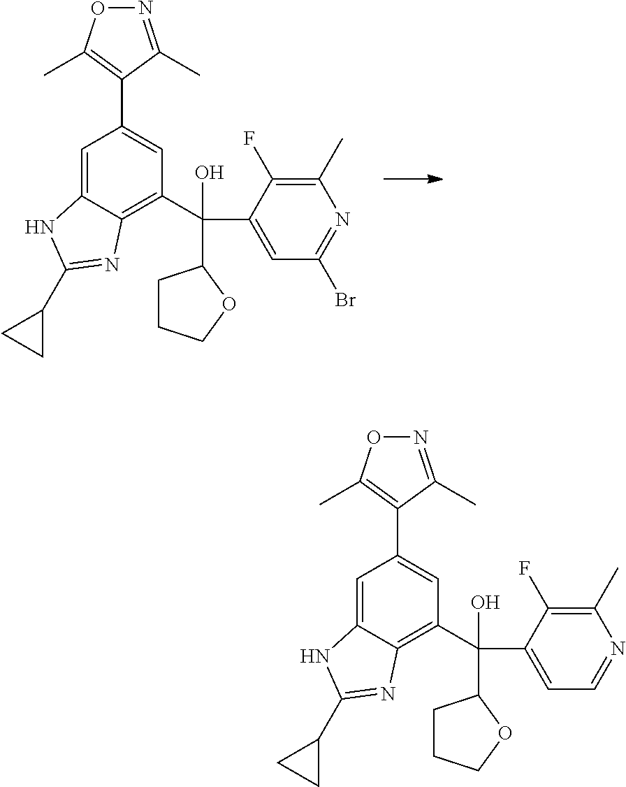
C1=C2C(=C(C(O)(C3CCCO3)C3=CC(Br)=NC(C)=C3F)C=C1C1=C(C)ON=C1C)N=C(C1CC1)N2.C1=C2C(=C(C(O)(C3CCCO3)C3=CC=NC(C)=C3F)C=C1C1=C(C)ON=C1C)N=C(C1CC1)N2
